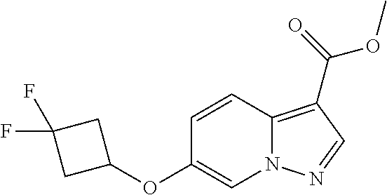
C1=CC2=C(C(=O)OC)C=NN2C=C1OC1CC(F)(F)C1
